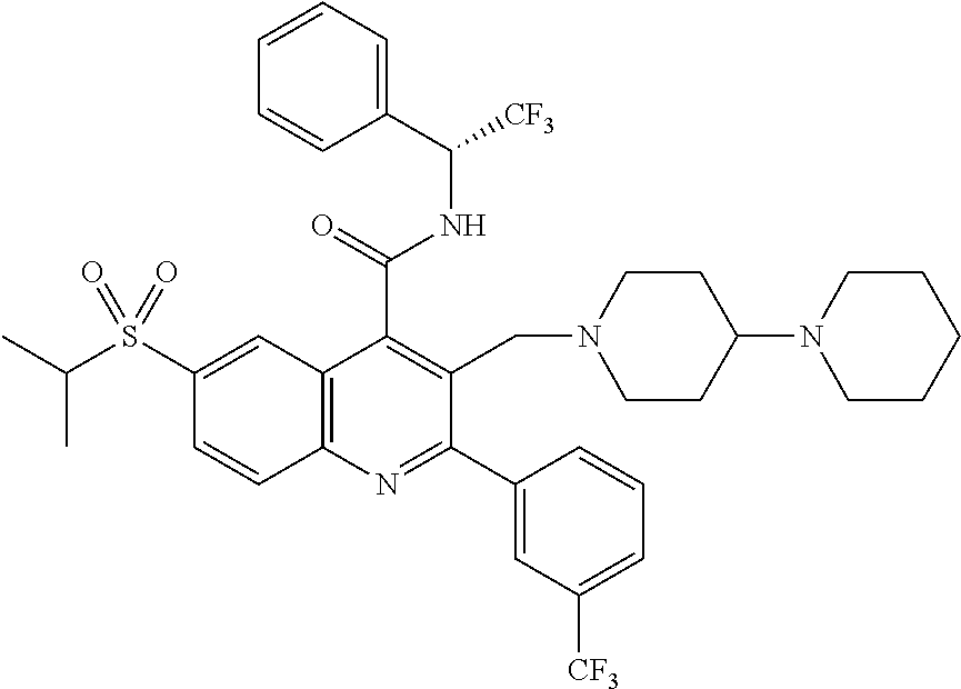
C1(C(=O)NC(C2=CC=CC=C2)[CF3])=C(CN2CCC(N3CCCCC3)CC2)C(C2=CC([CF3])=CC=C2)=NC2=C1C=C(S(C(C)C)(=O)=O)C=C2
